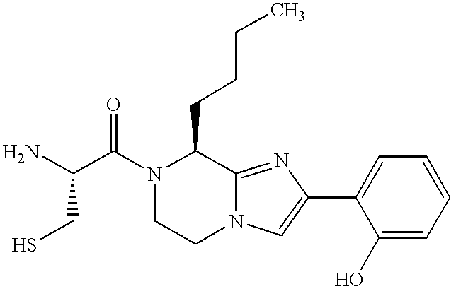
NC(C(N1CCN2C(=NC(C3=CC=CC=C3O)=C2)C1CCCC)=O)CS
